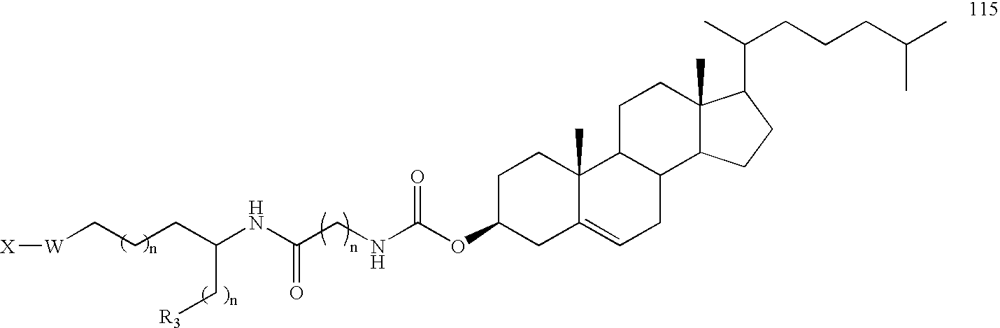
C(NC(OC1CC2=CCC3C(C2(C)CC1)CCC1(C)C3CCC1C(C)CCCC(C)C)=O)C(NC(CCC[W][X])C[R3])=O
